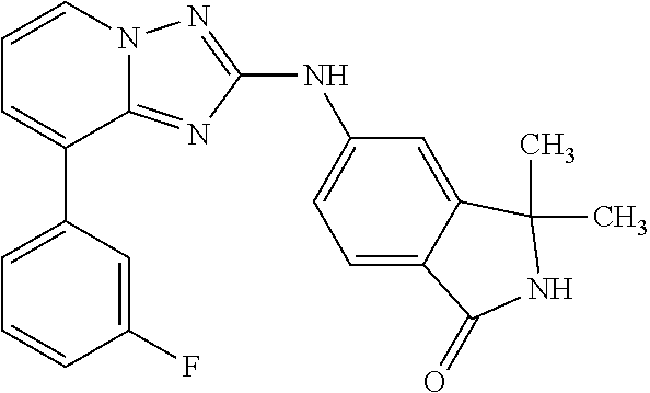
C1=C(C2=CC=CN3C2=NC(NC2=CC=C4C(=C2)C(C)(C)NC4=O)=N3)C=C(F)C=C1
